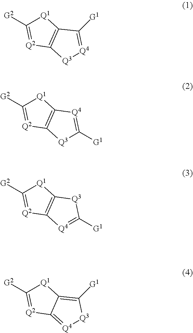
[G2]C1=[Q2]C2=C([Q1]1)C([G1])=[Q4][Q3]2.[G2]C1=[Q2]C2=C([Q1]1)[Q4]=C([G1])[Q3]2.[G2]C1=[Q2]C2=C([Q1]1)[Q3]C([G1])=[Q4]2.[G2]C1=[Q2]C2=[Q4][Q3]C([G1])=C2[Q1]1
